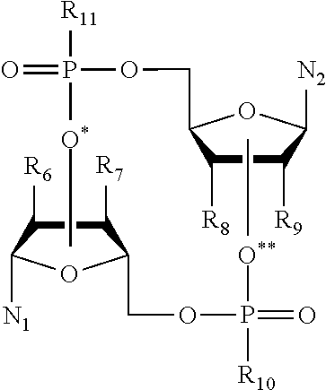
C1([R9])C([R8])C(COP([O*]C)([R11])=O)OC1[N2].C1([R7])C([R6])C([N1])OC1COP([O**]C)(=O)[R10]
